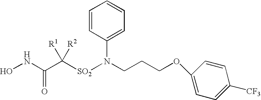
N(CCCOC1=CC=C([CF3])C=C1)([SO2]C(C(NO)=O)([R1])[R2])C1=CC=CC=C1
